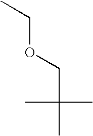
CCOCC(C)(C)C
